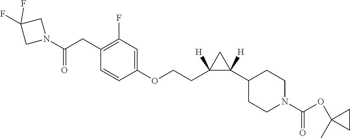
C1(CC(N2CC(F)(F)C2)=O)=C(F)C=C(OCCC2([H])C(C3CCN(C(=O)OC4(C)CC4)CC3)([H])C2)C=C1
